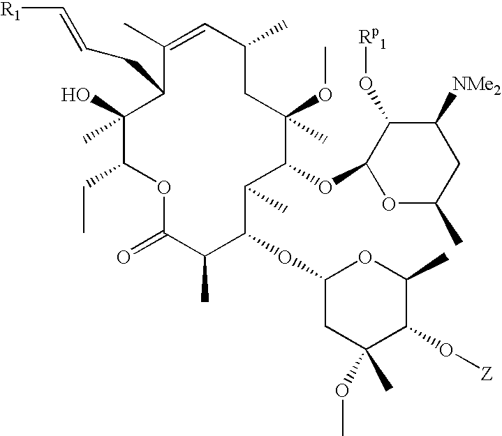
C1(C)(O)C(CC)OC(=O)C(C)C(OC2CC(C)(OC)C(O[Z])C(C)O2)C(C)C(OC2OC(C)CC([NMe2])C2O[Rp1])C(OC)(C)CC(C)C=C(C)C1CC=C[R1]
